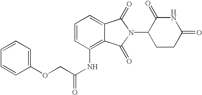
N1C(=O)CCC(N2C(=O)C3=CC=CC(NC(COC4=CC=CC=C4)=O)=C3C2=O)C1=O
